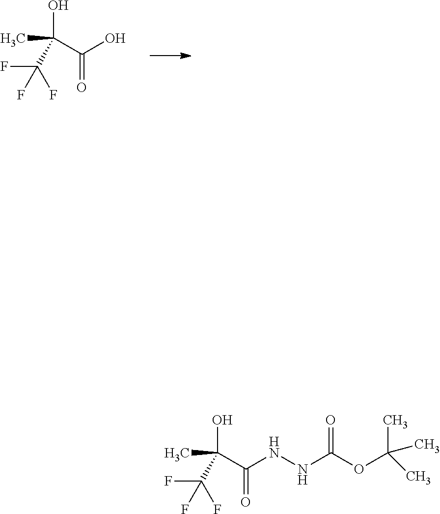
C(C(C)(O)C(F)(F)F)(O)=O.C(C(C)(O)C(F)(F)F)(NNC(OC(C)(C)C)=O)=O
